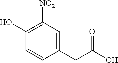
C1=CC(CC(O)=O)=CC([NO2])=C1O
